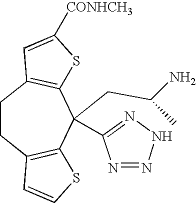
C1CC2=C(C(CC(N)C)(C3=NNN=N3)C3=C1C=C([CONHCH3])S3)SC=C2
